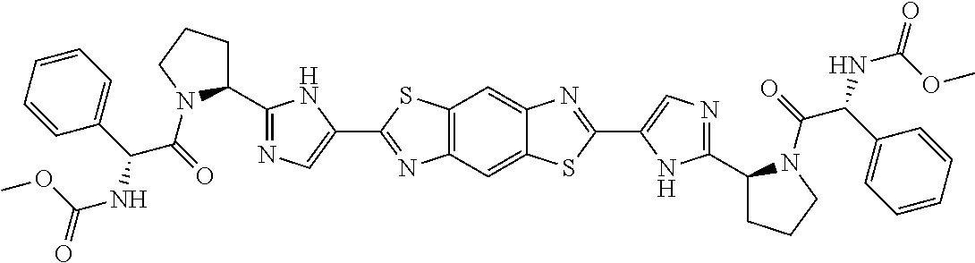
C12=C(C=C3C(=C1)N=C(C1=CN=C(C4CCCN4C(=O)C(C4=CC=CC=C4)NC(=O)OC)N1)S3)N=C(C1=CN=C(C3CCCN3C(=O)C(C3=CC=CC=C3)NC(=O)OC)N1)S2
